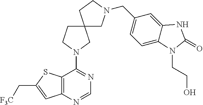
C1(N2CCC3(C2)CN(CC2=CC=C4C(=C2)NC(=O)N4CCO)CC3)=NC=NC2=C1SC(C[F3C])=C2
